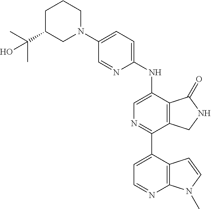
C1C(C(C)(C)O)CN(C2=CC=C(NC3=CN=C(C4=CC=NC5=C4C=CN5C)C4=C3C(=O)NC4)N=C2)CC1
